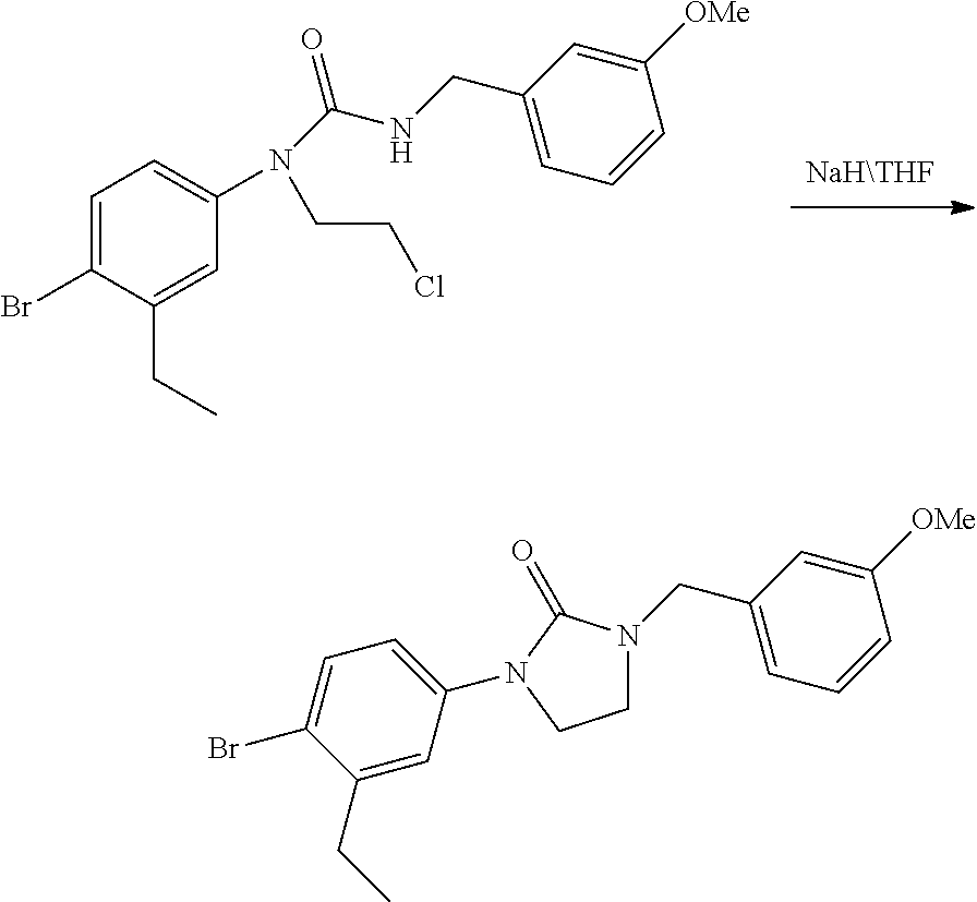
C1=C(Br)C(CC)=CC(N(C(NCC2=CC=CC([OMe])=C2)=O)CCCl)=C1.C(C1=CC=CC([OMe])=C1)N1CCN(C2=CC=C(Br)C(CC)=C2)C1=O
